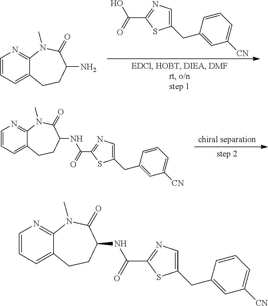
C12=CC=CN=C1N(C)C(=O)C(NC(C1=NC=C(CC3=CC([CN])=CC=C3)S1)=O)CC2.C12=CC=CN=C1N(C)C(=O)C(NC(C1=NC=C(CC3=CC([CN])=CC=C3)S1)=O)CC2.C12=CC=CN=C1N(C)C(=O)C(N)CC2.C1=C([CN])C=C(CC2=CN=C(C(=O)O)S2)C=C1
